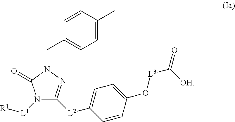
N1([L1][R1])C([L2]C2=CC=C(O[L3]C(=O)[OH])C=C2)=NN(CC2=CC=C(C)C=C2)C1=O
